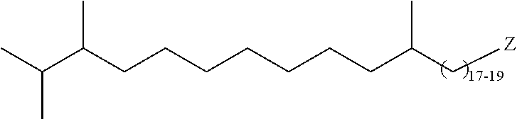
C(CCCCCCC(C[Z])C)C(C(C)C)C
